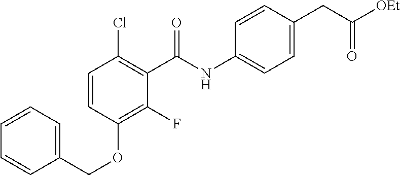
C1=CC=C(COC2=C(F)C(C(NC3=CC=C(CC([OEt])=O)C=C3)=O)=C(Cl)C=C2)C=C1
